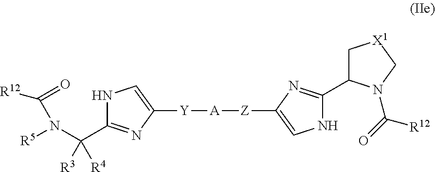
N1C(C(N([R5])C(=O)[R12])([R3])[R4])=NC([Y][A][Z]C2=CNC(C3C[X1]CN3C(=O)[R12])=N2)=C1
